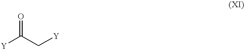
[Y]C(C[Y])=O
